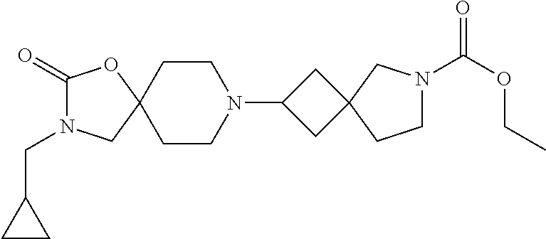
C1(=O)N(CC2CC2)CC2(O1)CCN(C1CC3(C1)CN(C(OCC)=O)CC3)CC2
